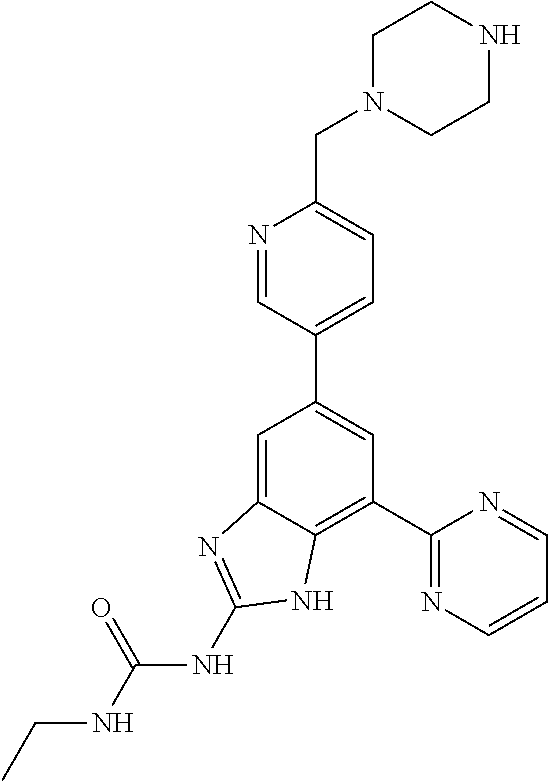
C1(C2=NC=CC=N2)=C2C(=CC(C3=CC=C(CN4CCNCC4)N=C3)=C1)N=C(NC(NCC)=O)N2
